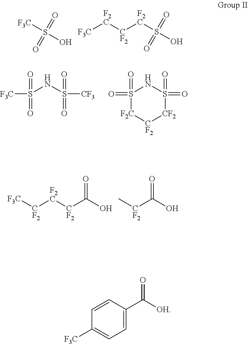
[F3C]S(O)(=O)=O.[F3C][F2C][CF2][F2C]S(O)(=O)=O.[F3C]S(NS([CF3])(=O)=O)(=O)=O.O=S1(=O)NS(=O)(=O)[CF2][CF2][F2C]1.[F3C][CF2][F2C][CF2]C(O)=O.[CF2](C(O)=O)C.C1=CC(C(=O)[OH])=CC=C1[F3C]
